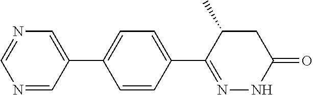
N1=CN=CC(C2=CC=C(C3=NNC(=O)CC3C)C=C2)=C1
